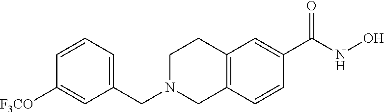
C1(CN2CC3=C(CC2)C=C(C(=O)NO)C=C3)=CC=CC([F3CO])=C1
